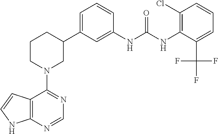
C12=C(N=CN=C1N1CC(C3=CC=CC(NC(NC4=C(Cl)C=CC=C4C(F)(F)F)=O)=C3)CCC1)NC=C2
